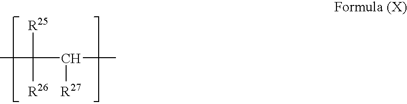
CC([R25])([R26])C(C)[R27]
